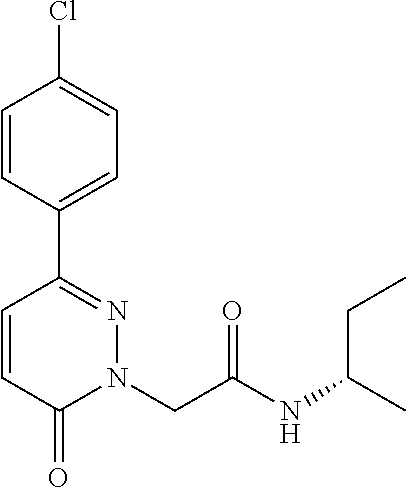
C1=CC(C2=NN(CC(NC(C)CC)=O)C(=O)C=C2)=CC=C1Cl
